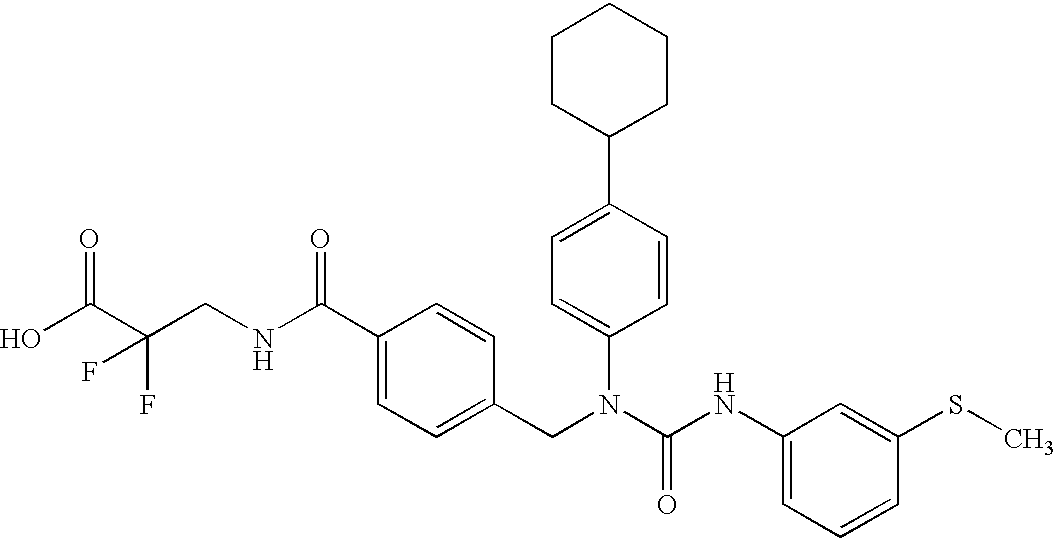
OC(C(CNC(C1=CC=C(CN(C(NC2=CC=CC(SC)=C2)=O)C2=CC=C(C3CCCCC3)C=C2)C=C1)=O)(F)F)=O
